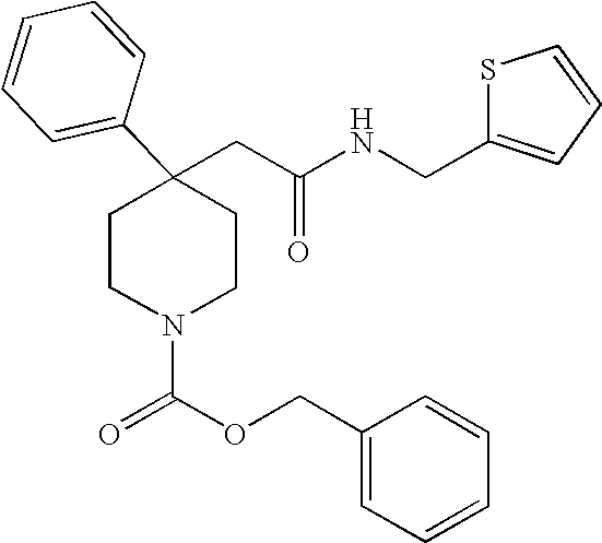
C(C1(C2=CC=CC=C2)CCN(C(OCC2=CC=CC=C2)=O)CC1)C(NCC1=CC=CS1)=O
